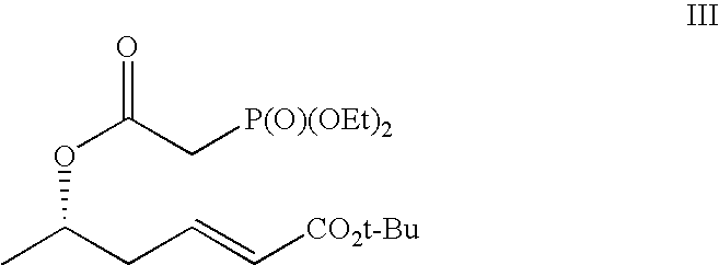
CC(CC=C[CO2t-Bu])OC(=O)C[P(O)(OEt)2]
